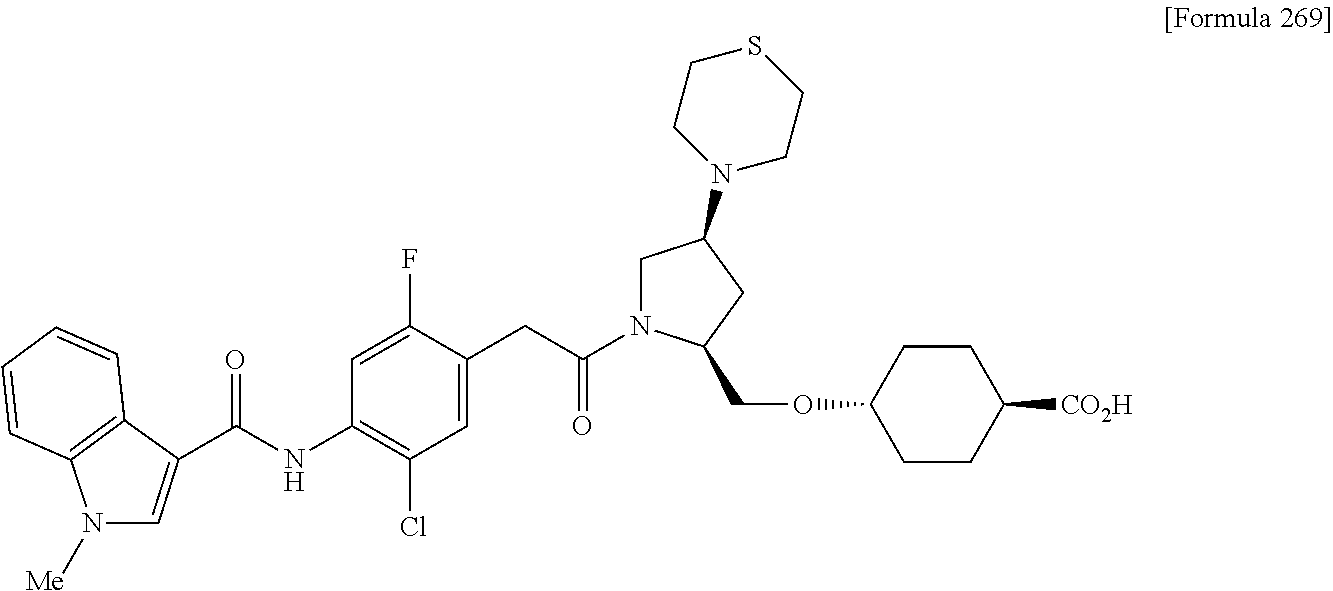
C1=C(F)C(CC(N2CC(N3CCSCC3)CC2COC2CCC([CO2H])CC2)=O)=CC(Cl)=C1NC(C1=CN([Me])C2=C1C=CC=C2)=O
